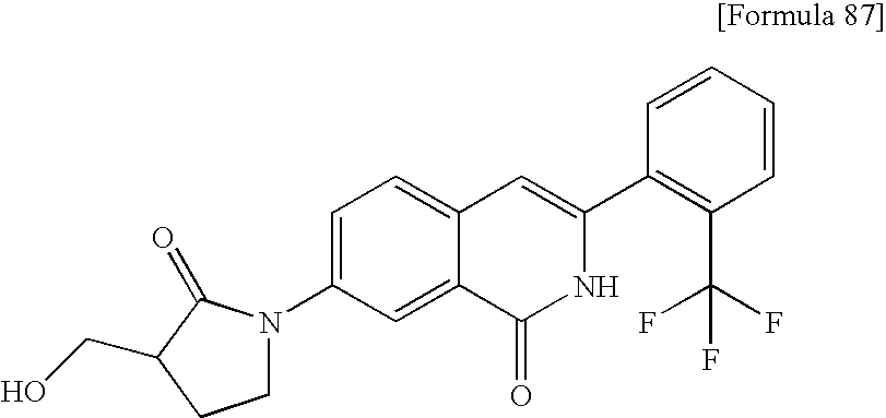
C1=CC=CC(C2=CC3=CC=C(N4CCC(CO)C4=O)C=C3C(=O)N2)=C1C(F)(F)F
